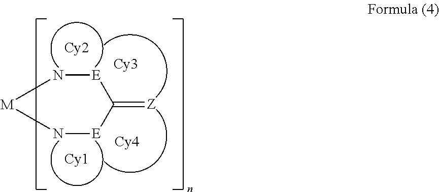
[Cy2].[Cy1].N1[E]C(=[Z])[E]N[M]1.[Cy4]
